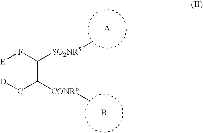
B.[E]1[D]Cc([CONR6]C)c([SO2NR5]C)F1
